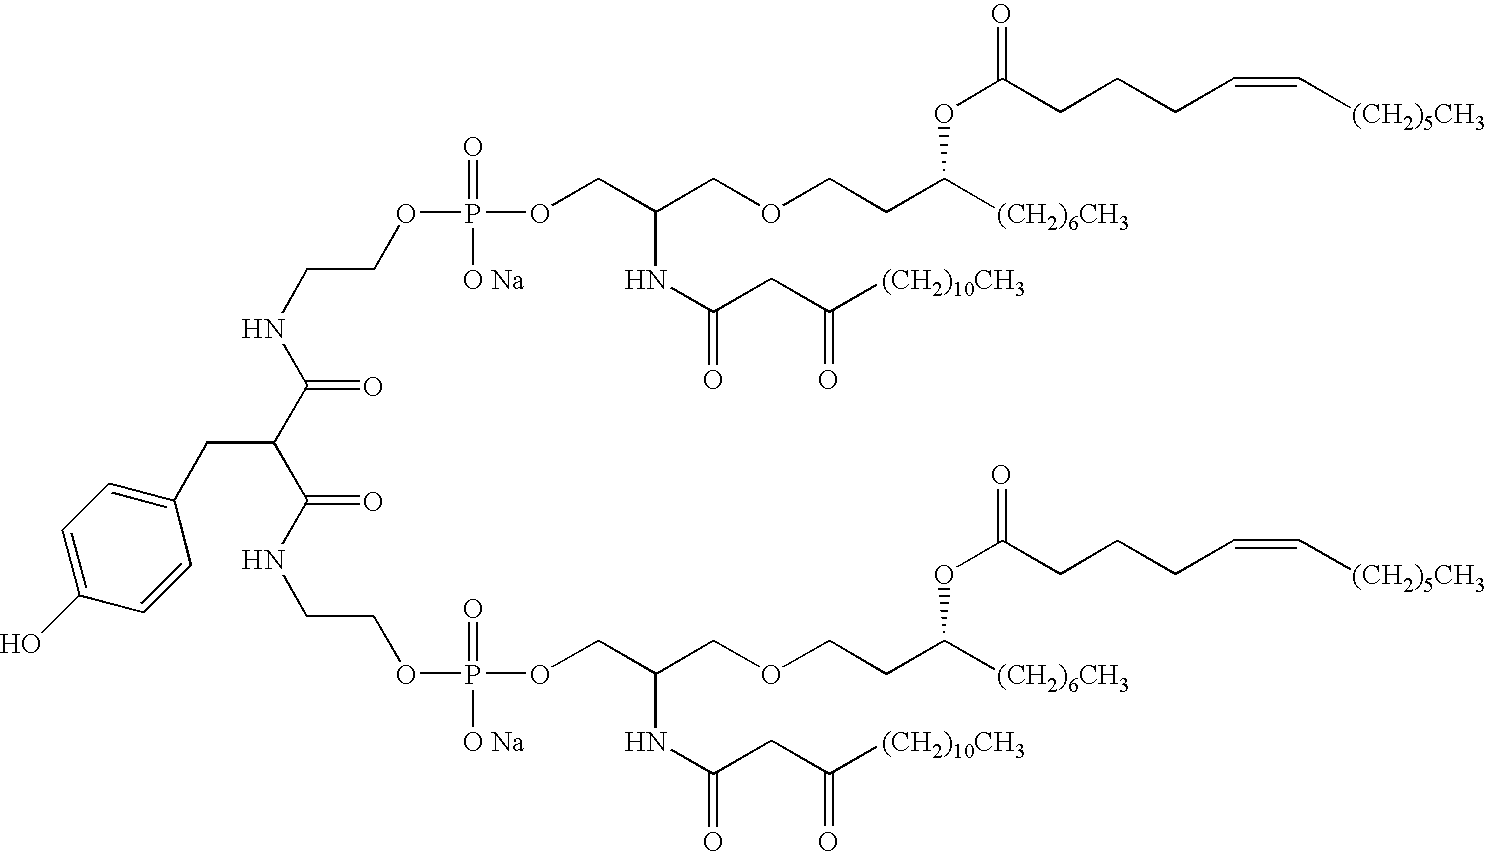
C(=O)(NCCOP(OCC(COCCC([(CH2)6CH3])OC(CCCC=C[(CH2)5CH3])=O)NC(=O)CC([(CH2)10CH3])=O)(=O)[O Na])C(C(=O)NCCOP(OCC(COCCC([(CH2)6CH3])OC(CCCC=C[(CH2)5CH3])=O)NC(=O)CC([(CH2)10CH3])=O)(=O)[O Na])CC1=CC=C(O)C=C1
